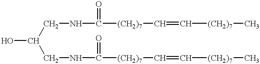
OC(CNC([(CH2)7]C=C[(CH2)7]C)=O)CNC([(CH2)7]C=C[(CH2)7]C)=O
